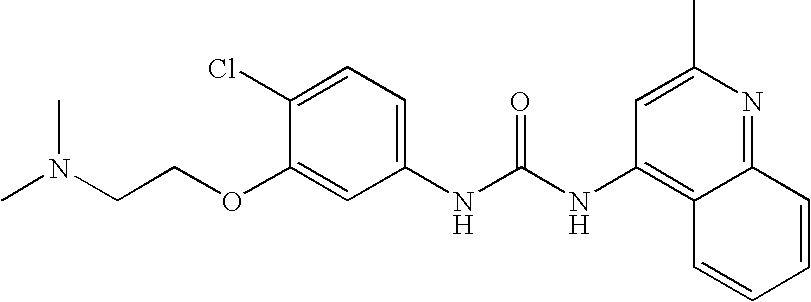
C(NC1=C2C(=NC(C)=C1)C=CC=C2)(NC1=CC=C(Cl)C(OCCN(C)C)=C1)=O
